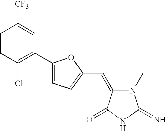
C1(C2=CC=C(C=C3N(C)C(=N)NC3=O)O2)=C(Cl)C=CC([CF3])=C1
